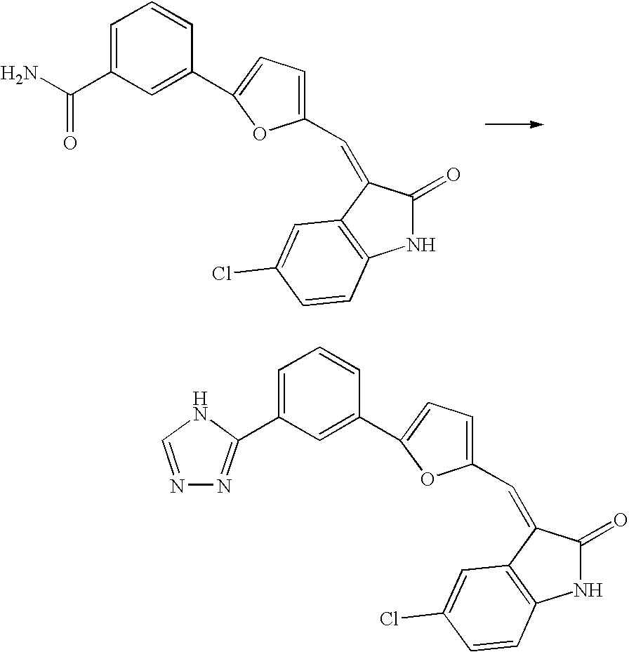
C1=C(C(=O)N)C=C(C2=CC=C(C=C3C(=O)NC4=C3C=C(Cl)C=C4)O2)C=C1.C1=C(C2=NN=CN2)C=C(C2=CC=C(C=C3C(=O)NC4=C3C=C(Cl)C=C4)O2)C=C1
